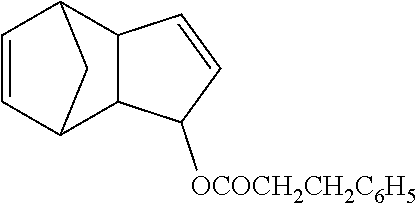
C1=CC2C3C=CC([OCOCH2CH2C6H5])C3C1C2
